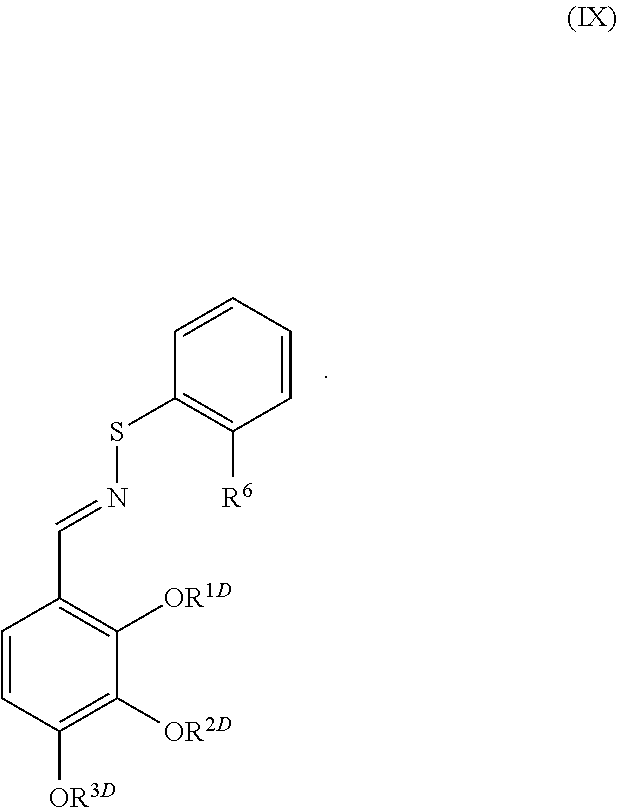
C1=CC(C=NSC2=C([R6])C=CC=C2)=C([OR1D])C([OR2D])=C1[OR3D]
